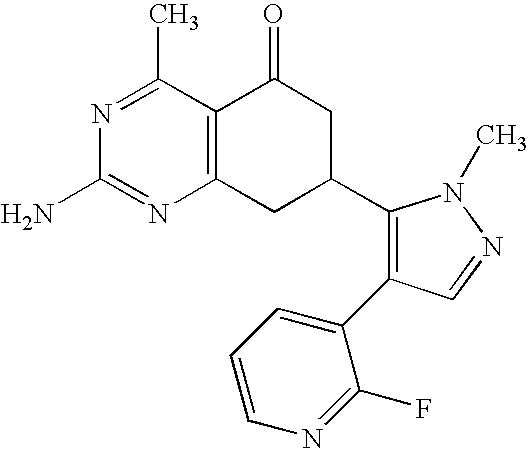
C12=C(C(C)=NC(N)=N1)C(=O)CC(C1=C(C3=CC=CN=C3F)C=NN1C)C2
